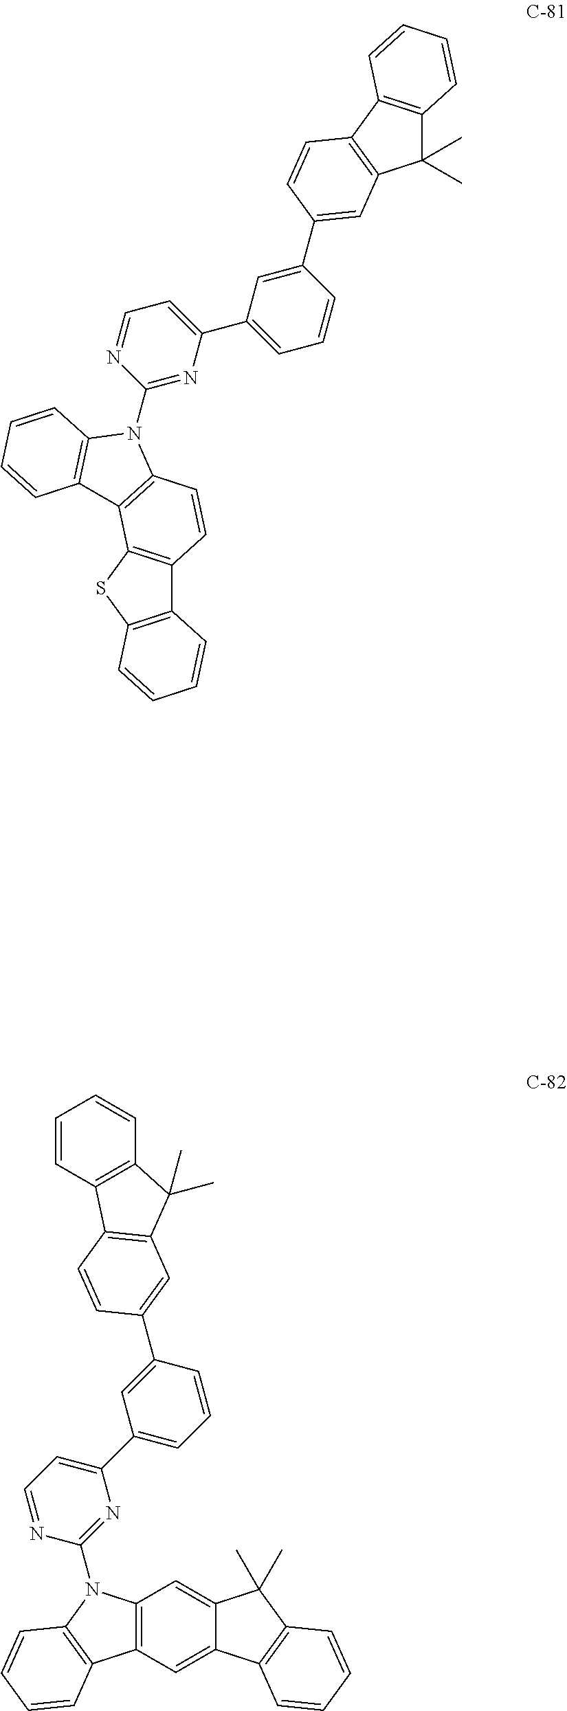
C12=C(SC3=C1C=CC1=C3C3=C(C=CC=C3)N1C1=NC(C3=CC=CC(C4=CC5=C(C6=C(C5(C)C)C=CC=C6)C=C4)=C3)=CC=N1)C=CC=C2.C12=C(C=C3C(=C1)C(C)(C)C1=C3C=CC=C1)C1=C(N2C2=NC(C3=CC=CC(C4=CC5=C(C6=C(C=CC=C6)C5(C)C)C=C4)=C3)=CC=N2)C=CC=C1
